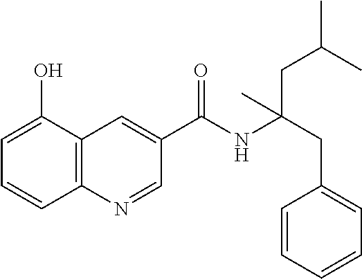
C1=C(O)C2=C(C=C1)N=CC(C(NC(CC1=CC=CC=C1)(CC(C)C)C)=O)=C2
